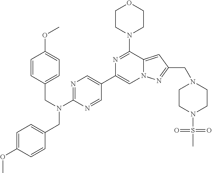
N1=C(N(CC2=CC=C(OC)C=C2)CC2=CC=C(OC)C=C2)N=CC(C2=CN3C(=CC(CN4CCN(S(C)(=O)=O)CC4)=N3)C(N3CCOCC3)=N2)=C1
